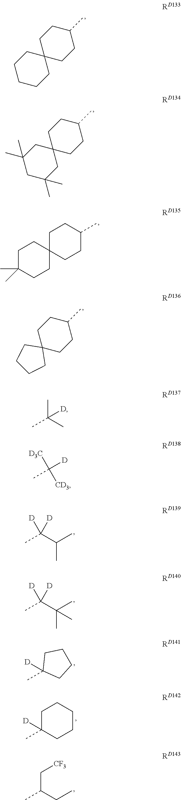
C12(CCCCC1)CCC(C)CC2.C12(CC(C)(C)CC(C)(C)C1)CCC(C)CC2.C1C2(CCC(C)C1)CCC(C)(C)CC2.C12(CCC(C)CC1)CCCC2.CC(C(C)C)([D])[D].CC(C(C)(C)C)([D])[D].CC1([D])CCCC1.CC1([D])CCCCC1.CC(CC)C[CF3].CC(C)(C)[D].[D3C]C([CD3])([D])C
